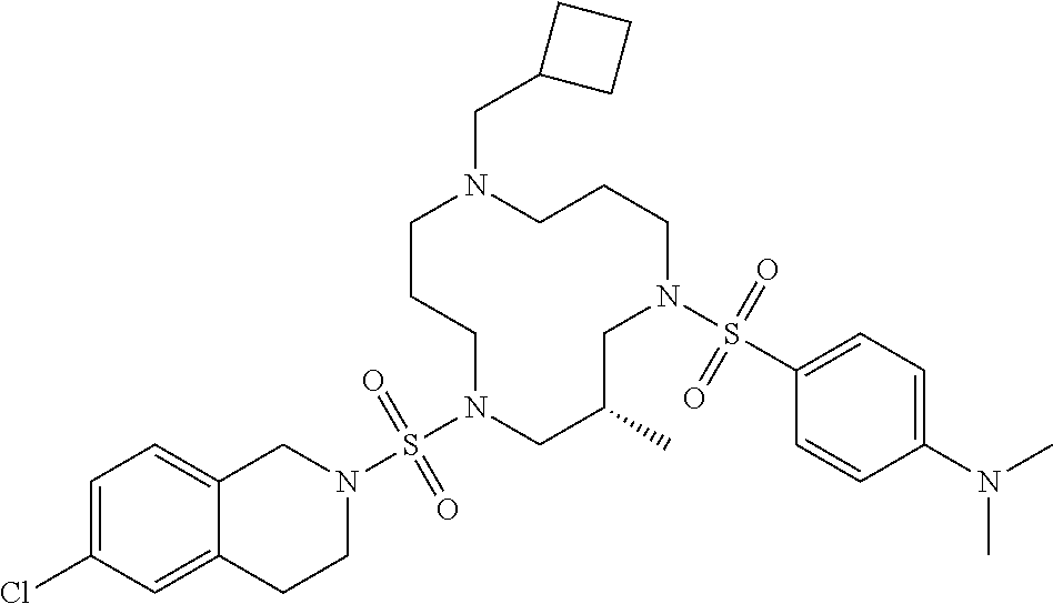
C1CCN(S(N2CC3=CC=C(Cl)C=C3CC2)(=O)=O)CC(C)CN(S(C2=CC=C(N(C)C)C=C2)(=O)=O)CCCN1CC1CCC1
